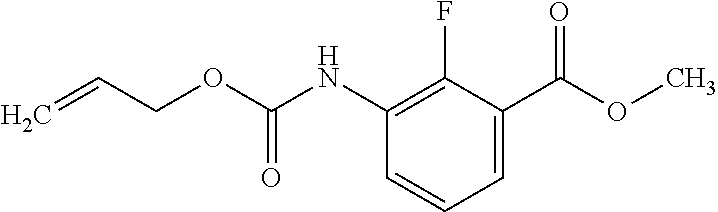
C=CCOC(NC1=C(F)C(C(OC)=O)=CC=C1)=O
